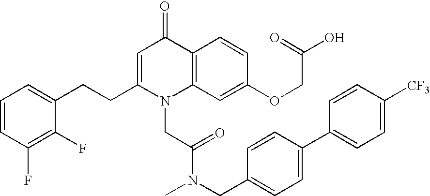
C1=CC(F)=C(F)C(CCC2=CC(=O)C3=C(N2CC(N(CC2=CC=C(C4=CC=C([CF3])C=C4)C=C2)C)=O)C=C(OCC(O)=O)C=C3)=C1
